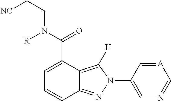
C12=NN(C3=CN=C[A]=C3)C([H])=C1C(C(N(CC[NC])[R])=O)=CC=C2
